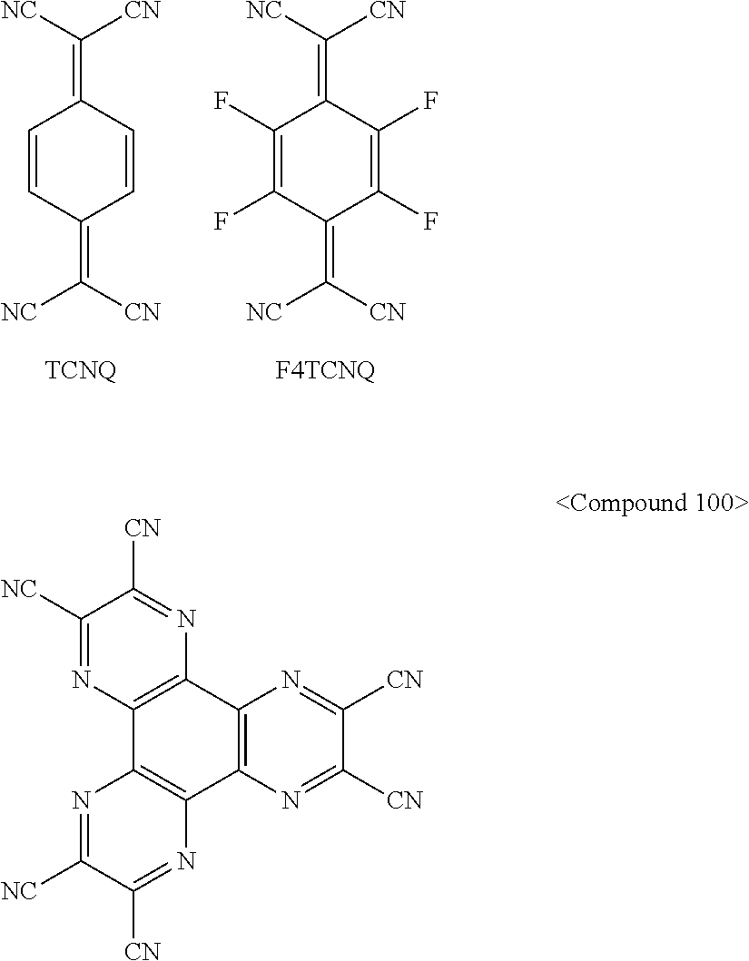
C1=CC(=C([CN])[NC])C=CC1=C([NC])[CN].C1(F)=C(F)C(=C([CN])[NC])C(F)=C(F)C1=C([NC])[CN].C12=C(N=C([CN])C([CN])=N1)C1=C(C3=C2N=C([CN])C([NC])=N3)N=C([NC])C([CN])=N1
